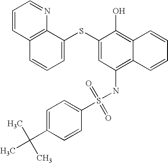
C1=CC2=C(N=C1)C(SC1=CC(NS(C3=CC=C(C(C)(C)C)C=C3)(=O)=O)=C3C(=C1O)C=CC=C3)=CC=C2
